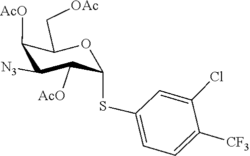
C1([AcO])C(SC2=CC=C([CF3])C(Cl)=C2)OC(C[OAc])C([AcO])C1[N3]
